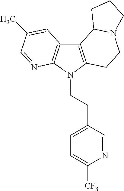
C12=C(N(CCC3=CC=C([CF3])N=C3)C3=C1C=C(C)C=N3)CCN1C2CCC1
